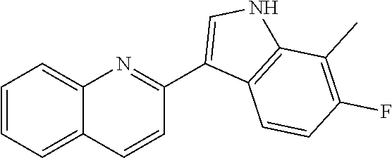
C1=CC=C2C(=C1)C=CC(C1=CNC3=C1C=CC(F)=C3C)=N2
